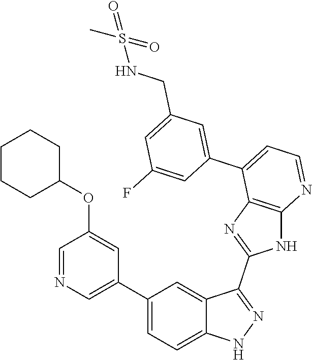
C1(C2=CC=C3C(=C2)C(C2=NC4=C(N2)N=CC=C4C2=CC(CNS(=O)(C)=O)=CC(F)=C2)=NN3)=CN=CC(OC2CCCCC2)=C1
